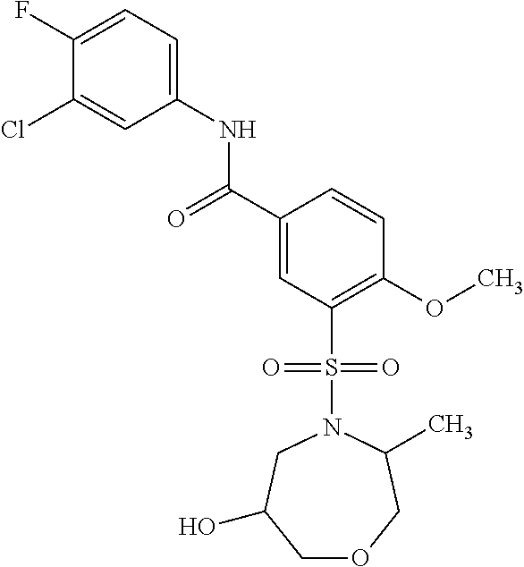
C(C1=CC(S(N2C(C)COCC(O)C2)(=O)=O)=C(OC)C=C1)(=O)NC1=CC=C(F)C(Cl)=C1
